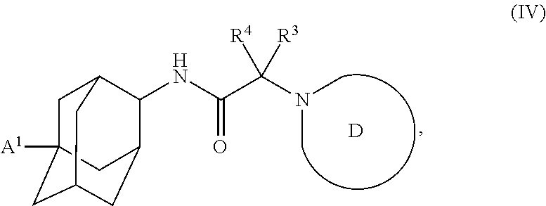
C1C2([A1])CC3CC(C(NC(C(N(C)C)([R3])[R4])=O)C1C3)C2.[D]
